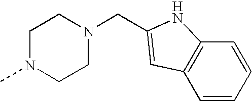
C(N1CCN(C)CC1)C1=CC2=C(C=CC=C2)N1
